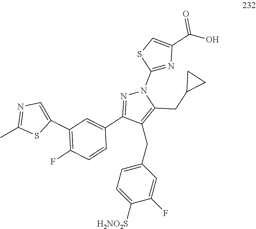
C1(CC2=CC=C([H2NO2S])C(F)=C2)=C(CC2CC2)N(C2=NC(C(O)=O)=CS2)N=C1C1=CC(C2=CN=C(C)S2)=C(F)C=C1
